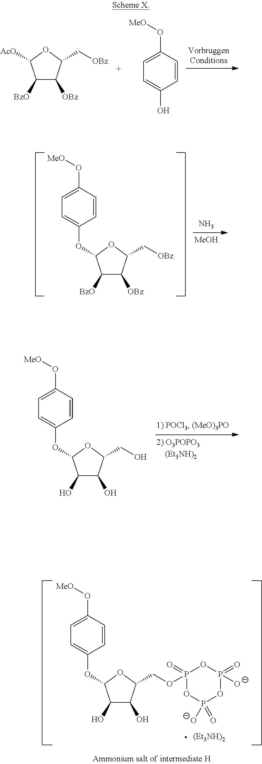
[(Et3NH)2].C1(O)C(O)C(COP2(=O)OP([O-])(=O)OP(=O)([O-])O2)OC1OC1=CC=C(O[MeO])C=C1.C1([BzO])C([OBz])C(C[OBz])OC1[AcO].C1=CC(O[MeO])=CC=C1O.N.[MeOH].C1([BzO])C([OBz])C(C[OBz])OC1OC1=CC=C(O[MeO])C=C1.C1(O)C(O)C(CO)OC1OC1=CC=C(O[MeO])C=C1
